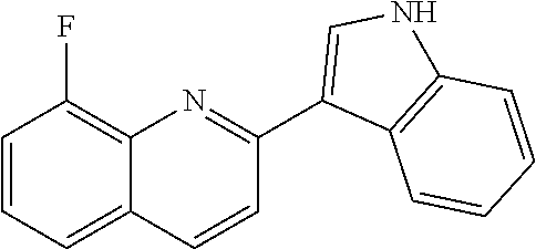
C1=CC=C2C(=C1F)N=C(C1=CNC3=C1C=CC=C3)C=C2
